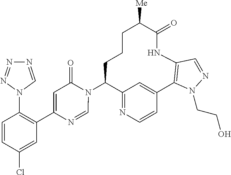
C12=NC=CC(=C1)C1=C(NC(=O)C([Me])CCCC2N2C(=O)C=C(C3=C(N4C=NN=N4)C=CC(Cl)=C3)N=C2)C=NN1CCO
